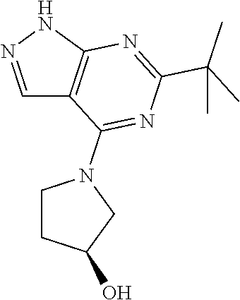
N1N=CC2=C1N=C(C(C)(C)C)N=C2N1CCC(O)C1
